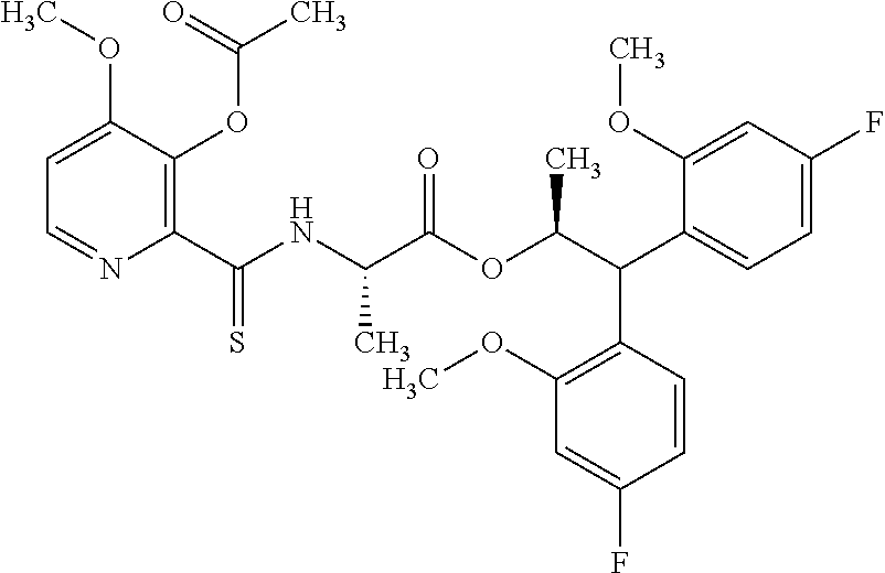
C1=C(OC)C(OC(C)=O)=C(C(NC(C(OC(C(C2=CC=C(F)C=C2OC)C2=C(OC)C=C(F)C=C2)C)=O)C)=S)N=C1
